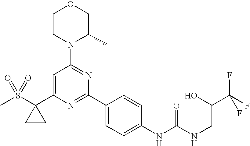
C1=C(C2(S(C)(=O)=O)CC2)N=C(C2=CC=C(NC(NCC(C(F)(F)F)O)=O)C=C2)N=C1N1C(C)COCC1
